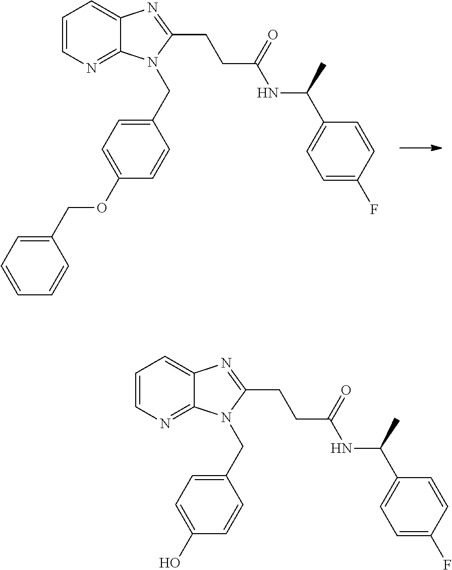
C1=CN=C2C(=C1)N=C(CCC(=O)NC(C1=CC=C(F)C=C1)C)N2CC1=CC=C(OCC2=CC=CC=C2)C=C1.C1=CN=C2C(=C1)N=C(CCC(=O)NC(C1=CC=C(F)C=C1)C)N2CC1=CC=C(O)C=C1
